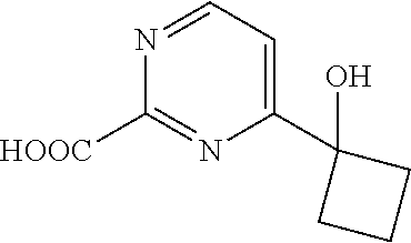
C1([HOOC])=NC(C2(O)CCC2)=CC=N1
